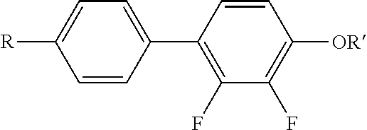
C1=CC(C2=CC=C([R])C=C2)=C(F)C(F)=C1[OR]
